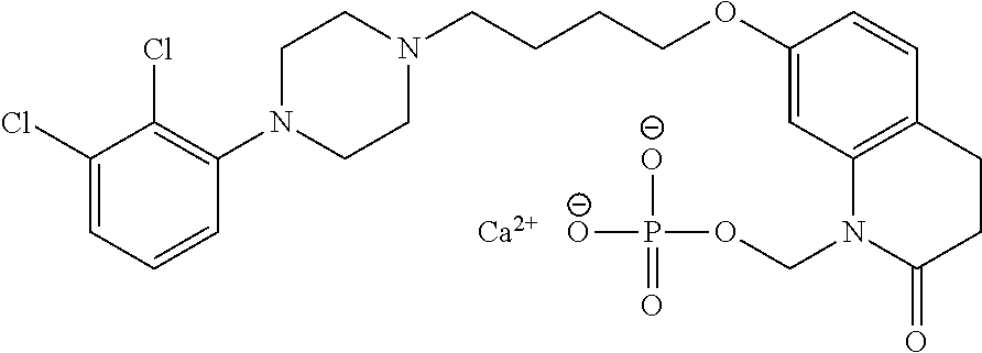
C1=C(Cl)C(Cl)=C(N2CCN(CCCCOC3=CC4=C(C=C3)CCC(=O)N4COP([O-])([O-])=O)CC2)C=C1.[Ca]
